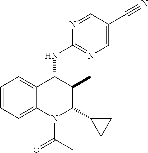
C12=CC=CC=C1N(C(C)=O)C(C1CC1)C(C)C2NC1=NC=C(C#N)C=N1
